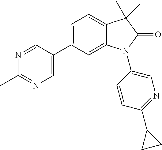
C1(C2=CN=C(C)N=C2)=CC=C2C(=C1)N(C1=CN=C(C3CC3)C=C1)C(=O)C2(C)C
